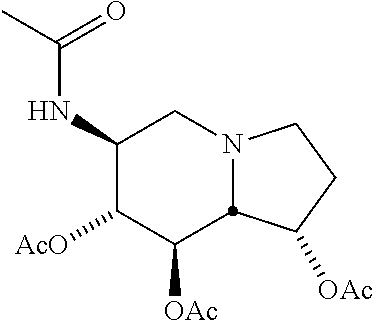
C1(NC(C)=O)C([AcO])C([OAc])C2N(C1)CCC2[OAc]
